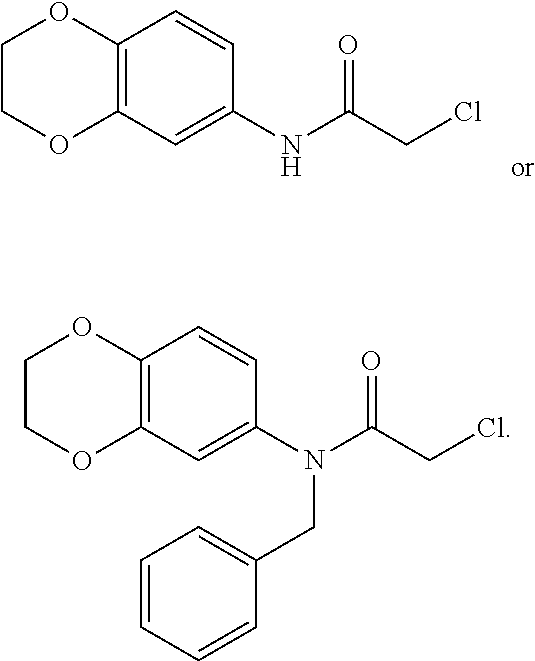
C1COC2=C(O1)C=CC(N(C(=O)CCl)CC1=CC=CC=C1)=C2.C1COC2=C(O1)C=CC(NC(=O)CCl)=C2
